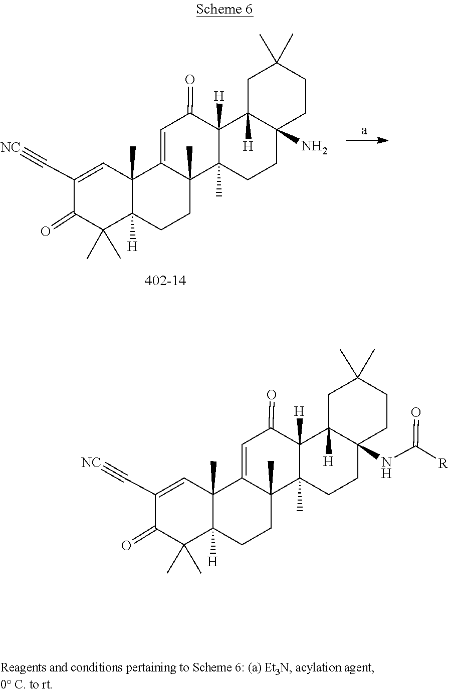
C12=CC(=O)C3([H])C4([H])CC(C)(C)CCC4(N)CCC3(C)C1(C)CCC1([H])C2(C)C=C(C#[NC])C(=O)C1(C)C.N(C12C([H])(C3([H])C(=O)C=C4C5(C)C([H])(CCC4(C)C3(C)CC1)C(C)(C)C(=O)C(C#[NC])=C5)CC(C)(C)CC2)C([R])=O
